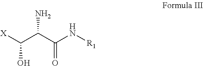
OC(C(C(N[R1])=O)N)[X]
